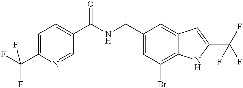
C1(CNC(C2=CC=C(C(F)(F)F)N=C2)=O)=CC(Br)=C2C(=C1)C=C(C(F)(F)F)N2
